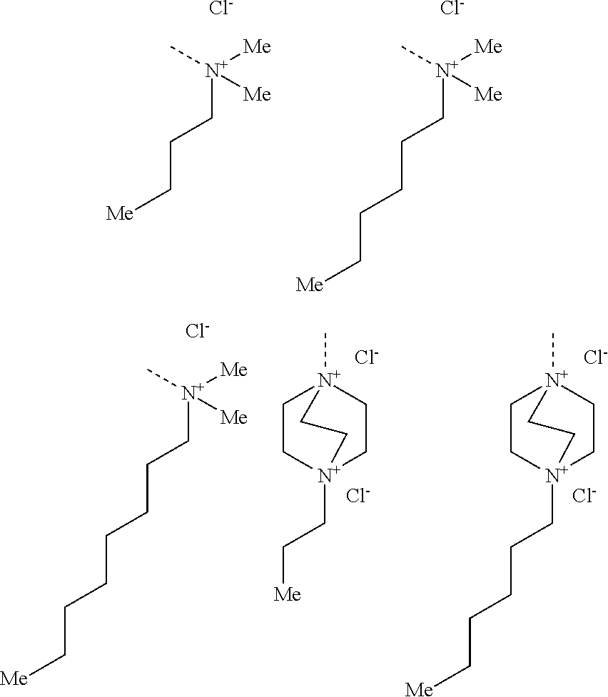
[Me]CCC[N+]([Me])(C)[Me].[Cl-].[Cl-].C(CC[N+]([Me])(C)[Me])CC[Me].[Cl-].C(CC[N+]([Me])(C)[Me])CCCC[Me].[Cl-].[N+]12(CC[Me])CC[N+](C)(CC1)CC2.[Cl-].[Cl-].[N+]12(CCCCC[Me])CC[N+](C)(CC1)CC2.[Cl-]
